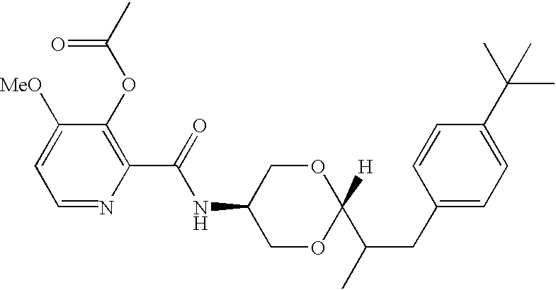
N(C(C1=C(OC(C)=O)C([MeO])=CC=N1)=O)C1COC(C(CC2=CC=C(C(C)(C)C)C=C2)C)([H])OC1
